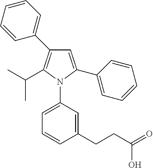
C1=C(C2=CC=CC=C2)N(C2=CC=CC(CCC(=O)O)=C2)C(C(C)C)=C1C1=CC=CC=C1
